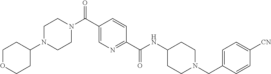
C1(N2CCN(C(C3=CN=C(C(NC4CCN(CC5=CC=C([CN])C=C5)CC4)=O)C=C3)=O)CC2)CCOCC1
